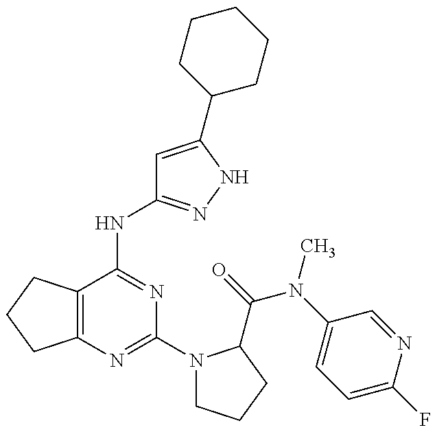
C12=C(C(NC3=NNC(C4CCCCC4)=C3)=NC(N3CCCC3C(=O)N(C3=CC=C(F)N=C3)C)=N1)CCC2
